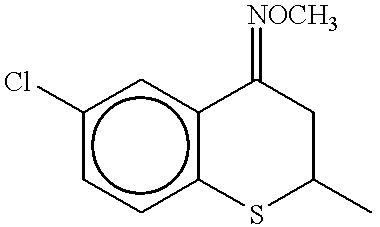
c1(Cl)ccc2c(c1)C(=[NOCH3])CC(C)S2
